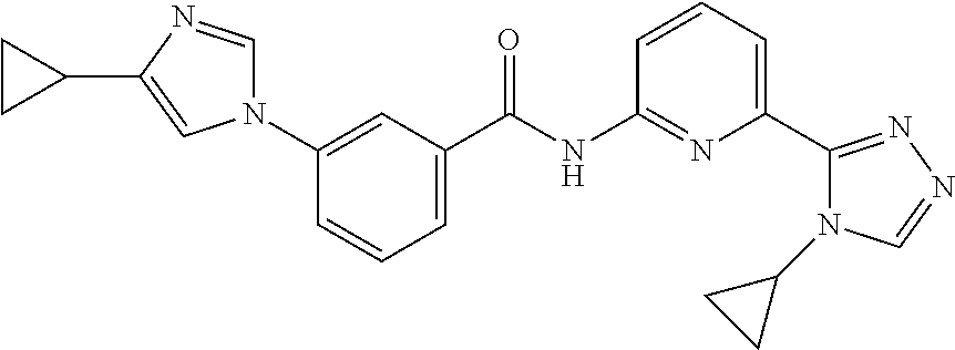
N1(C2=CC(C(NC3=NC(C4=NN=CN4C4CC4)=CC=C3)=O)=CC=C2)C=NC(C2CC2)=C1
